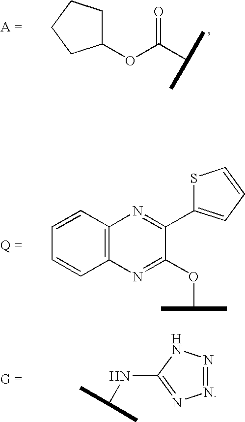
C1(OC(C(C)C)=O)CCCC1.C1=CC2=C(C=C1)N=C(OC(C)C)C(C1=CC=CS1)=N2.N1=NNC(NC(C)C)=N1
